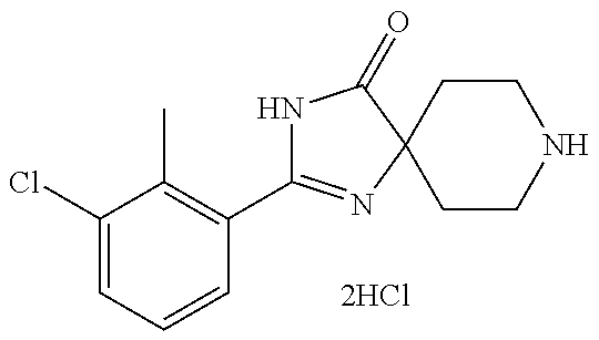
N1C(C2=C(C)C(Cl)=CC=C2)=NC2(C1=O)CCNCC2
